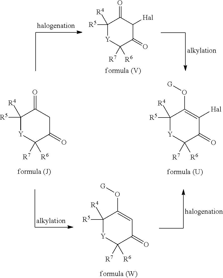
C1([R5])([R4])[Y]C([R7])([R6])C(=O)C([Hal])C1=O.C1([R5])([R4])[Y]C([R7])([R6])C(=O)CC1=O.C1([R5])([R4])[Y]C([R7])([R6])C(=O)C([Hal])=C1O[G].C1([R5])([R4])[Y]C([R7])([R6])C(=O)C=C1O[G]
